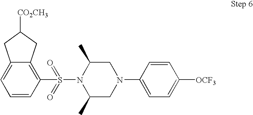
C1=CC(S(N2C(C)CN(C3=CC=C([OCF3])C=C3)CC2C)(=O)=O)=C2C(=C1)CC([CO2CH3])C2
